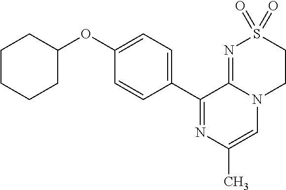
C1(OC2CCCCC2)=CC=C(C2=NC(C)=CN3C2=NS(=O)(=O)CC3)C=C1
